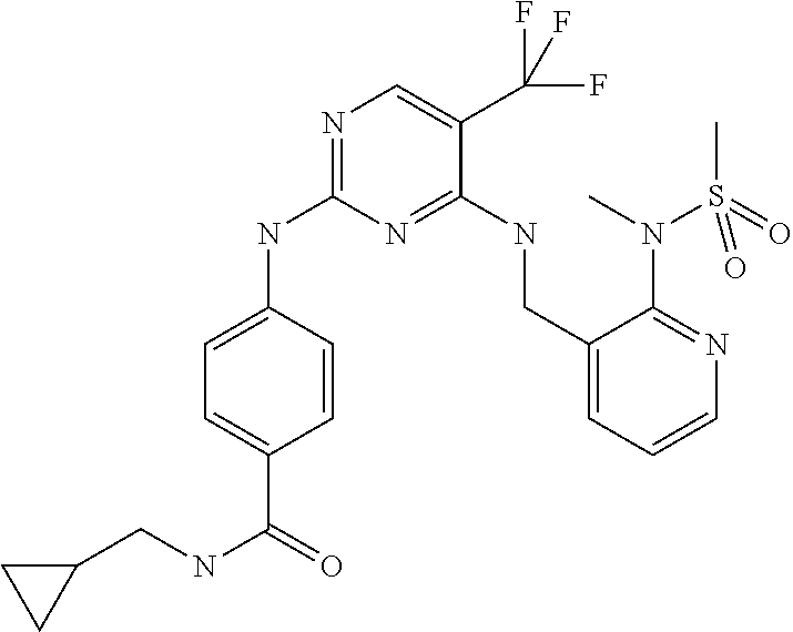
C1=C(NC2=NC=C(C(F)(F)F)C(NCC3=CC=CN=C3N(C)S(C)(=O)=O)=N2)C=CC(C(=O)NCC2CC2)=C1
